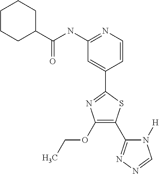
C1(C(NC2=NC=CC(C3=NC(OCC)=C(C4=NN=CN4[H])S3)=C2)=O)CCCCC1
